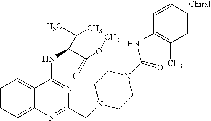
C1=CC=C2C(=C1)C(NC(C(OC)=O)C(C)C)=NC(CN1CCN(C(=O)NC3=C(C)C=CC=C3)CC1)=N2
